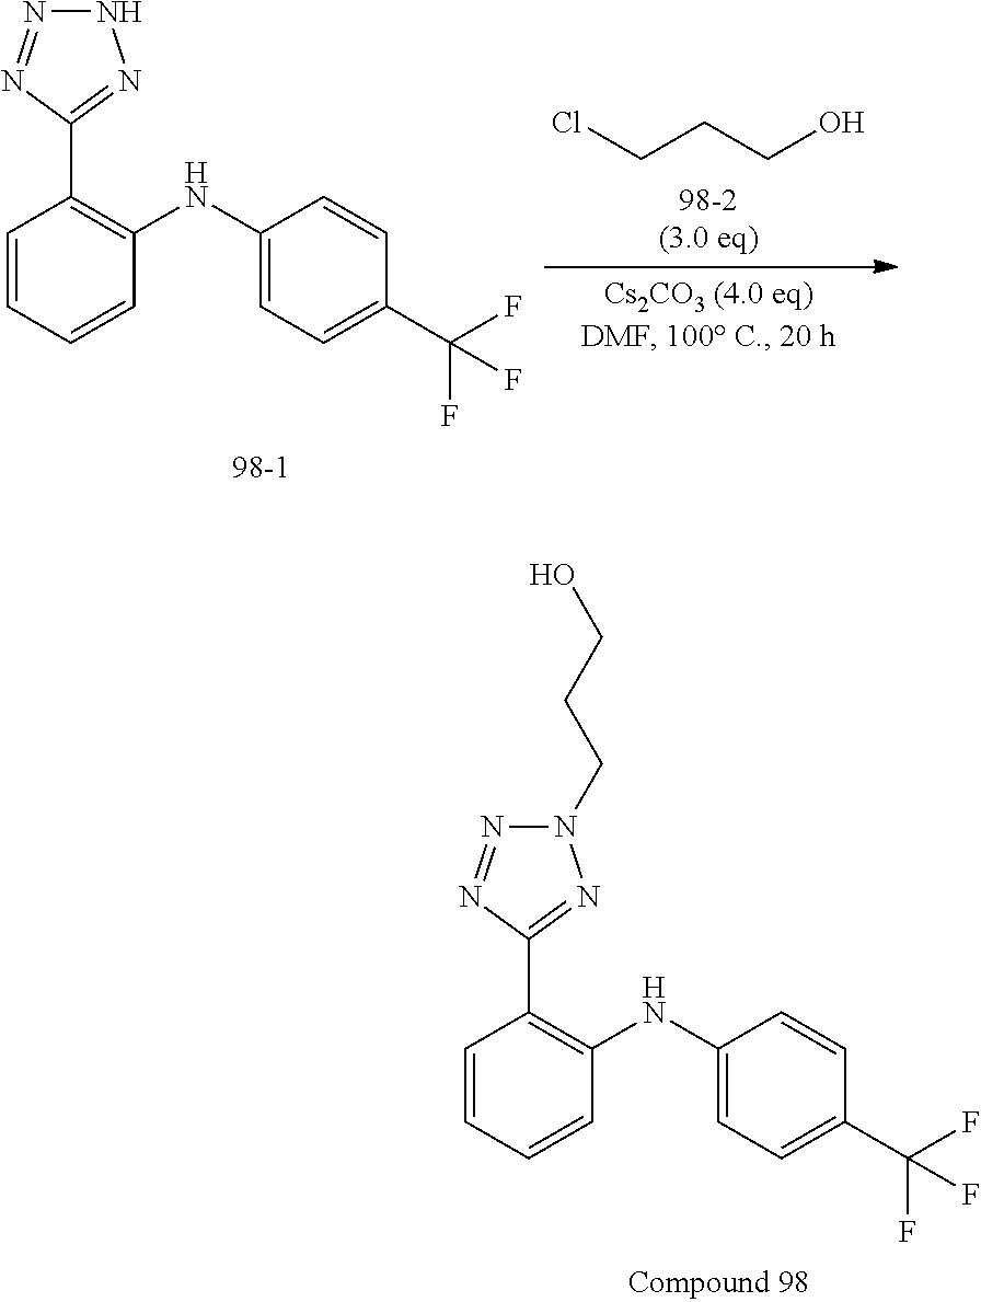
N1(CCCO)N=NC(C2=C(NC3=CC=C(C(F)(F)F)C=C3)C=CC=C2)=N1.N1N=NC(C2=C(NC3=CC=C(C(F)(F)F)C=C3)C=CC=C2)=N1.ClCCCO
